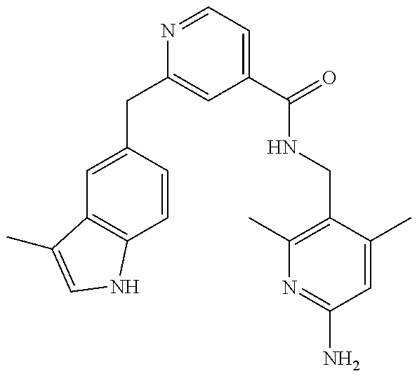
C1(CC2=CC(C(=O)NCC3=C(C)N=C(N)C=C3C)=CC=N2)=CC2=C(C=C1)NC=C2C
